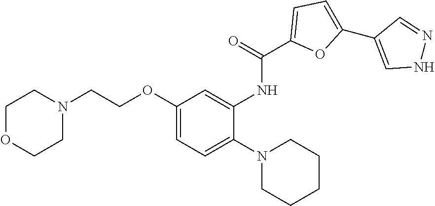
C1=C(OCCN2CCOCC2)C=C(NC(C2=CC=C(C3=CNN=C3)O2)=O)C(N2CCCCC2)=C1
